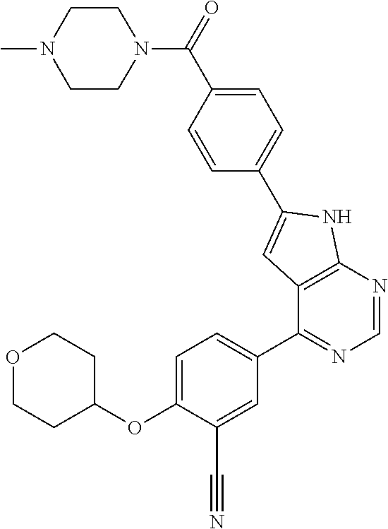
C1=C(OC2CCOCC2)C(C#N)=CC(C2=NC=NC3=C2C=C(C2=CC=C(C(=O)N4CCN(C)CC4)C=C2)N3)=C1
